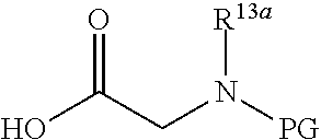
OC(CN([PG])[R13a])=O
